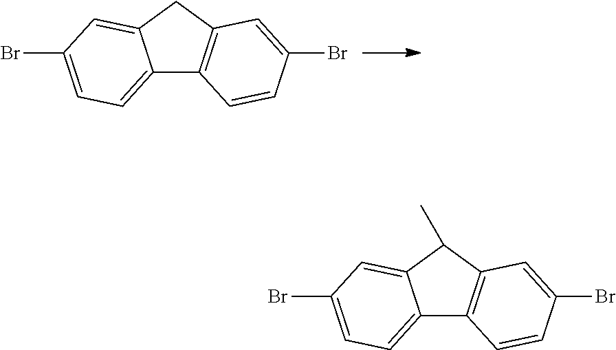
C12=CC=C(Br)C=C1CC1=C2C=CC(Br)=C1.C12=CC=C(Br)C=C1C(C)C1=C2C=CC(Br)=C1
